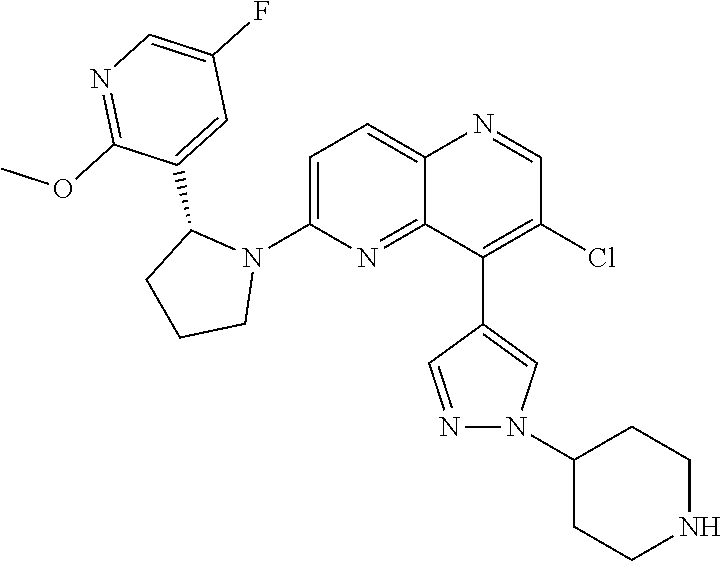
C1=C(N2C(C3=CC(F)=CN=C3OC)CCC2)N=C2C(=C1)N=CC(Cl)=C2C1=CN(C2CCNCC2)N=C1
